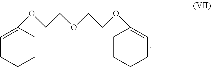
C1=C(OCCOCCOC2=CCCCC2)CCCC1
